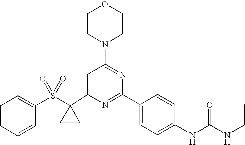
C1(C2(S(C3=CC=CC=C3)(=O)=O)CC2)=CC(N2CCOCC2)=NC(C2=CC=C(NC(=O)NCC)C=C2)=N1
